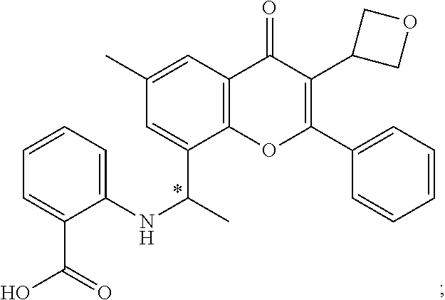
C1=C(C(C)NC2=CC=CC=C2C(=O)O)C2=C(C=C1C)C(=O)C(C1COC1)=C(C1=CC=CC=C1)O2
